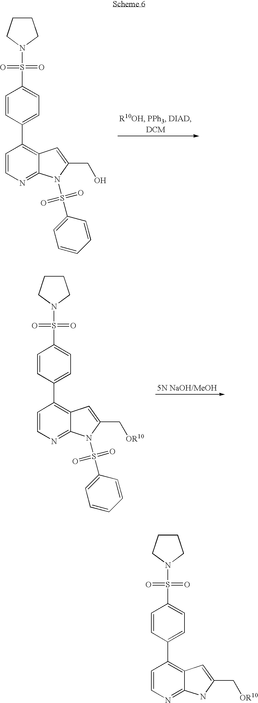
C1=CC(C2=C3C(=NC=C2)NC(C[OR10])=C3)=CC=C1S(N1CCCC1)(=O)=O.C1=CC(C2=C3C(=NC=C2)N(S(C2=CC=CC=C2)(=O)=O)C(CO)=C3)=CC=C1S(N1CCCC1)(=O)=O.C1=CC(C2=C3C(=NC=C2)N(S(C2=CC=CC=C2)(=O)=O)C(C[OR10])=C3)=CC=C1S(N1CCCC1)(=O)=O
